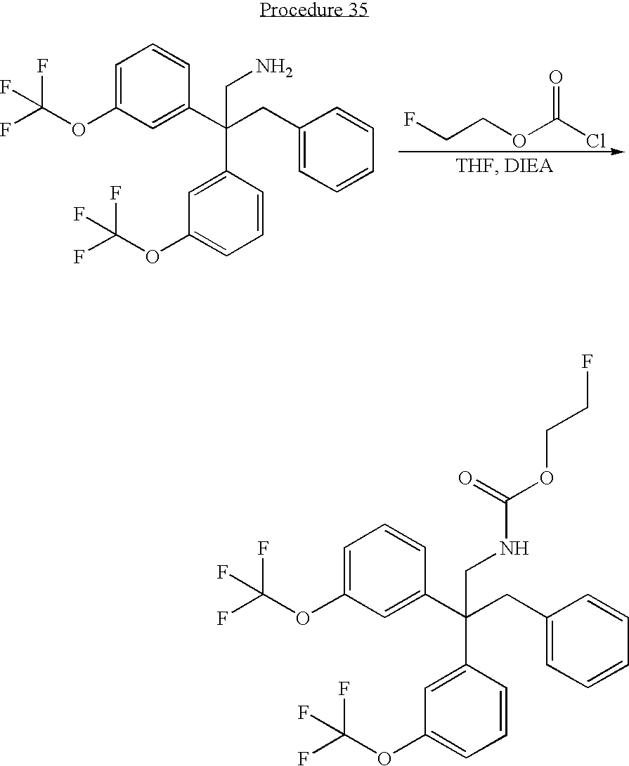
C1=C(OC(F)(F)F)C=C(C(CC2=CC=CC=C2)(C2=CC(OC(F)(F)F)=CC=C2)CNC(OCCF)=O)C=C1.C1=C(OC(F)(F)F)C=C(C(CC2=CC=CC=C2)(C2=CC(OC(F)(F)F)=CC=C2)CN)C=C1.FCCOC(Cl)=O
